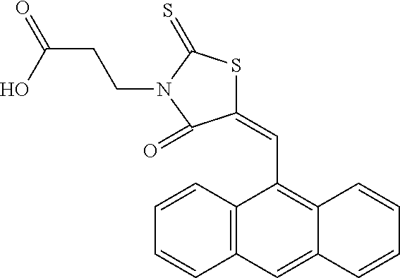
C12=C(C=CC=C1)C(C=C1SC(=S)N(CCC(=O)O)C1=O)=C1C(=C2)C=CC=C1
